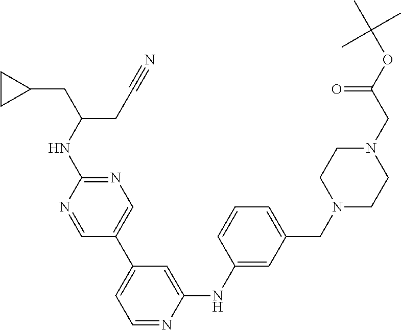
C1=C(C2=CC=NC(NC3=CC(CN4CCN(CC(OC(C)(C)C)=O)CC4)=CC=C3)=C2)C=NC(NC(CC2CC2)CC#N)=N1
